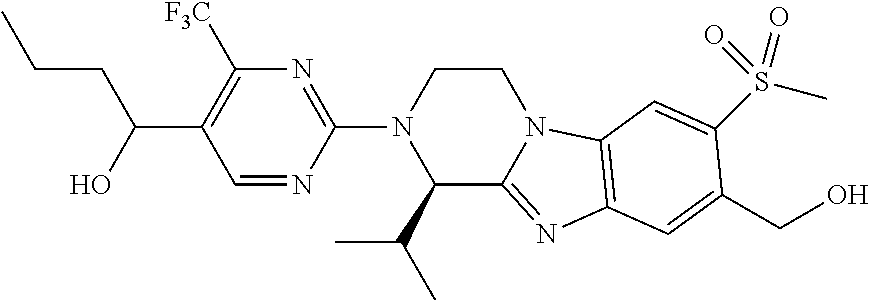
C(C(O)C1=C([F3C])N=C(N2C(C(C)C)C3=NC4=C(N3CC2)C=C(S(C)(=O)=O)C(CO)=C4)N=C1)CC
